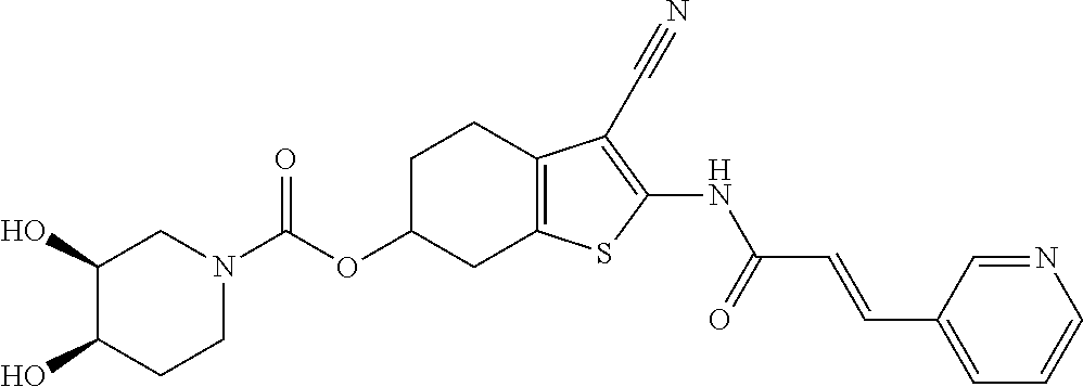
O(C1CC2=C(CC1)C(C#N)=C(NC(C=CC1=CC=CN=C1)=O)S2)C(N1CC(O)C(O)CC1)=O
